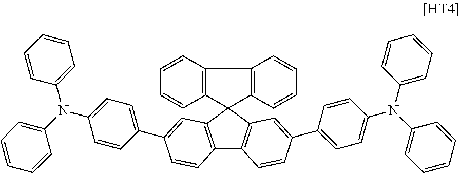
C12=C(C3(C4=C1C=CC=C4)C1=C(C4=C3C=C(C3=CC=C(N(C5=CC=CC=C5)C5=CC=CC=C5)C=C3)C=C4)C=CC(C3=CC=C(N(C4=CC=CC=C4)C4=CC=CC=C4)C=C3)=C1)C=CC=C2
